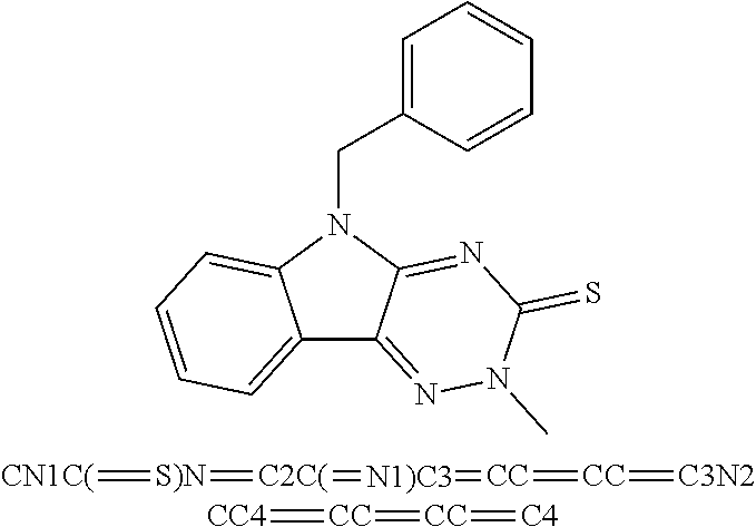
C12=CC=CC=C1N(CC1=CC=CC=C1)C1=NC(=S)N(C)N=C21.[CN1C(]=[S)N]=[C2C(]=[N1)C3]=[CC]=[CC]=[C3N2].[CC4]=[CC]=[CC]=[C4]
